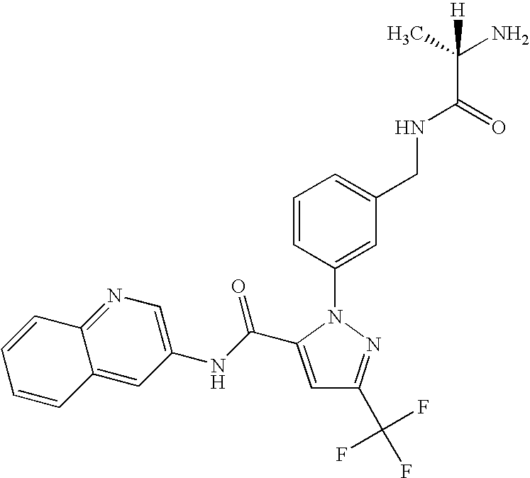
C1=C(C(NC2=CN=C3C(=C2)C=CC=C3)=O)N(C2=CC(CNC(C(N)(C)[H])=O)=CC=C2)N=C1C(F)(F)F
